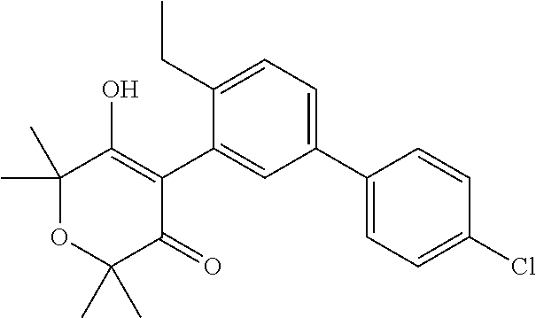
C1(C2=CC=C(CC)C(C3=C(O)C(C)(C)OC(C)(C)C3=O)=C2)=CC=C(Cl)C=C1
